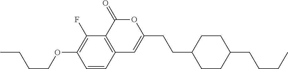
C1=CC2=C(C(F)=C1OCCCC)C(=O)OC(CCC1CCC(CCCC)CC1)=C2
